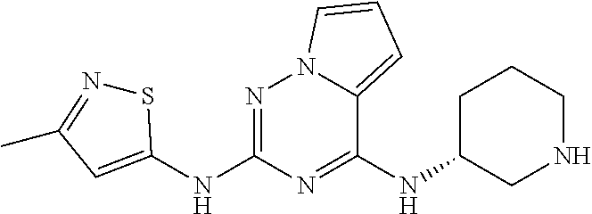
C1(NC2CCCNC2)=NC(NC2=CC(C)=NS2)=NN2C1=CC=C2
